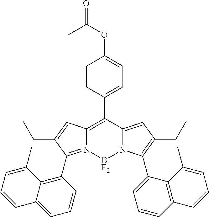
C12=C(C3=CC=C(OC(=O)C)C=C3)C3=CC(CC)=C(C4=CC=CC5=C4C(C)=CC=C5)N3[BF2]N1=C(C1=C3C(=CC=C1)C=CC=C3C)C(CC)=C2
